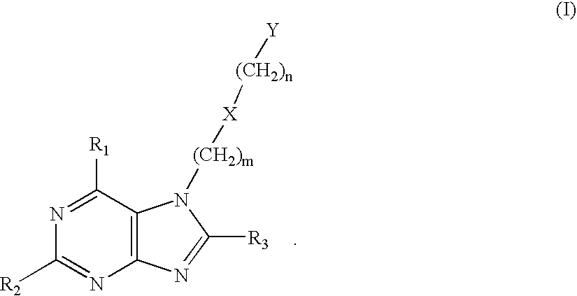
N1=C([R1])C2=C(N=C1[R2])N=C([R3])N2[(CH2)m][X][(CH2)n][Y]
